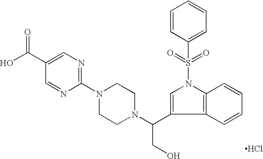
OC(C1=CN=C(N2CCN(C(C3=CN(S(C4=CC=CC=C4)(=O)=O)C4=C3C=CC=C4)CO)CC2)N=C1)=O.Cl
